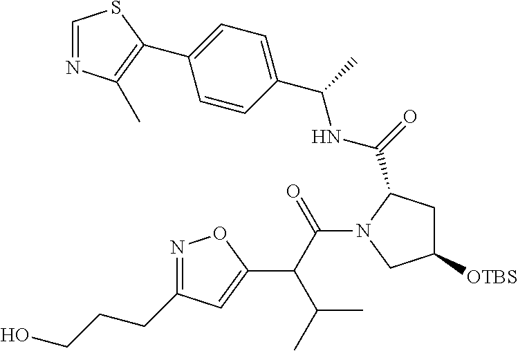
C(CCO)C1=NOC(C(C(C)C)C(N2CC([OTBS])CC2C(NC(C2=CC=C(C3=C(C)N=CS3)C=C2)C)=O)=O)=C1
